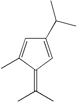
C1(C(C)C)=CC(=C(C)C)C(C)=C1
